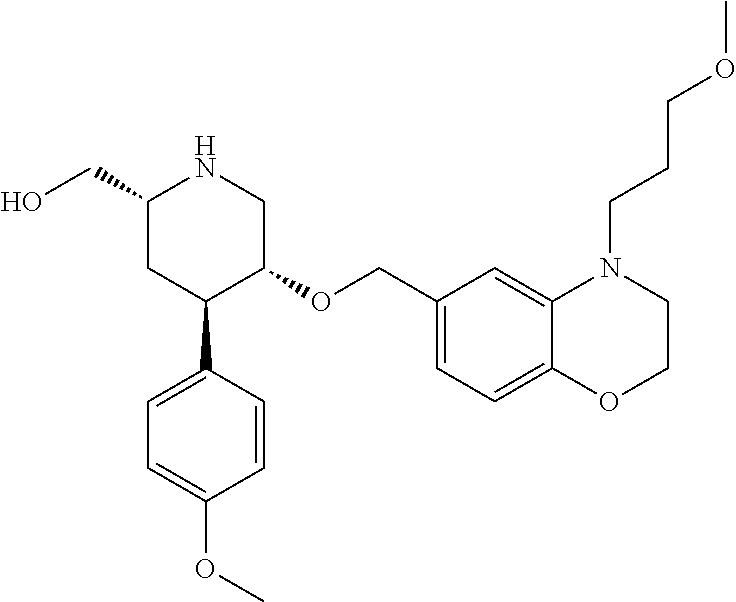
C1(CO)CC(C2=CC=C(OC)C=C2)C(OCC2=CC=C3C(=C2)N(CCCOC)CCO3)CN1
